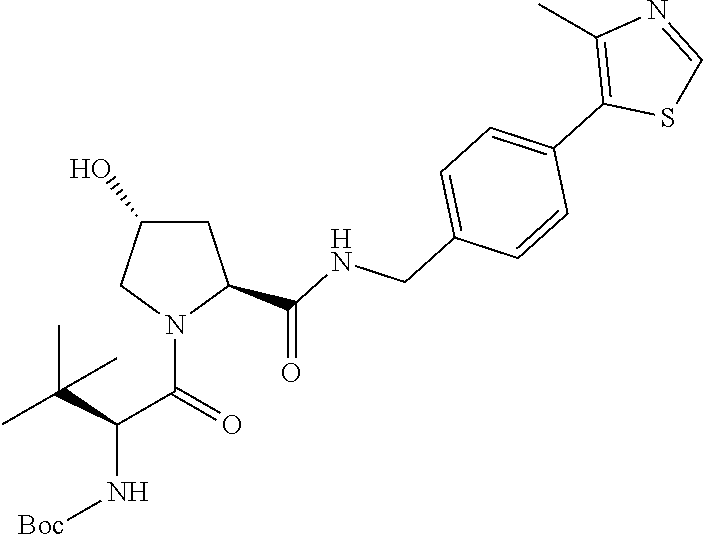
N1(C(=O)C(N[Boc])C(C)(C)C)C(C(NCC2=CC=C(C3=C(C)N=CS3)C=C2)=O)CC(O)C1
